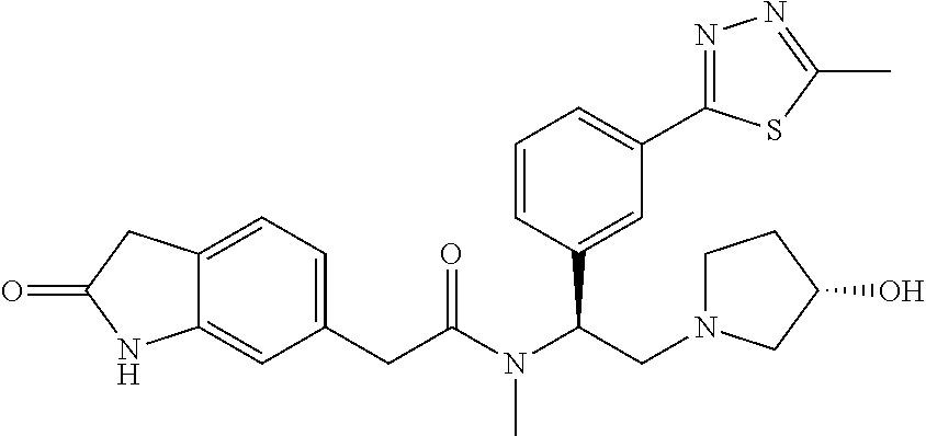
C12=CC=C(CC(N(C(CN3CCC(O)C3)C3=CC(C4=NN=C(C)S4)=CC=C3)C)=O)C=C1NC(=O)C2
